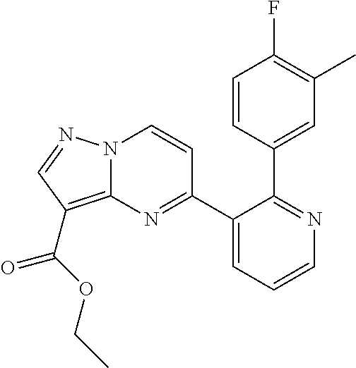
C1=CC(C2=NC=CC=C2C2=NC3=C(C(=O)OCC)C=NN3C=C2)=CC(C)=C1F
